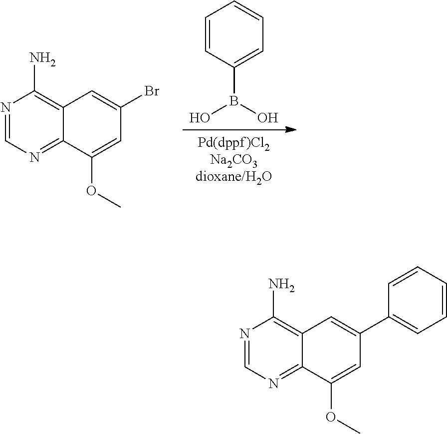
[Pd(dppf)Cl2Na2CO3dioxane/H2O].C1=CC(B(O)O)=CC=C1.N1=CN=C2C(=C1N)C=C(Br)C=C2OC.N1=CN=C2C(=C1N)C=C(C1=CC=CC=C1)C=C2OC
